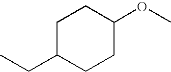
C1C(CC)CCC(OC)C1
